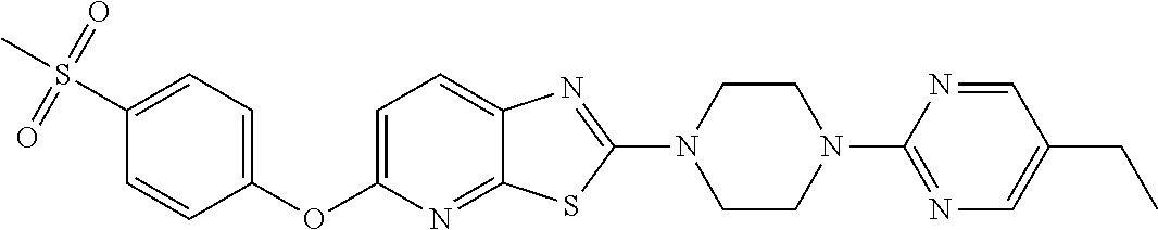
C1=C(OC2=CC=C(S(=O)(=O)C)C=C2)N=C2C(=C1)N=C(N1CCN(C3=NC=C(CC)C=N3)CC1)S2
